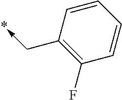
C1(F)=C(C->*)C=CC=C1
